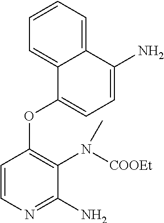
C12=CC=CC=C1C(OC1=C(N([COOEt])C)C(N)=NC=C1)=CC=C2N
